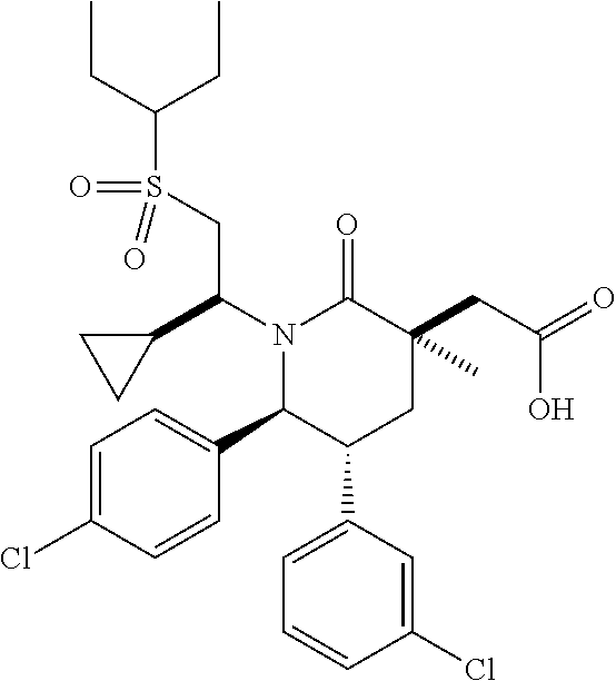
N1(C(CS(=O)(=O)C(CC)CC)C2CC2)C(C2=CC=C(Cl)C=C2)C(C2=CC=CC(Cl)=C2)CC(CC(O)=O)(C)C1=O
